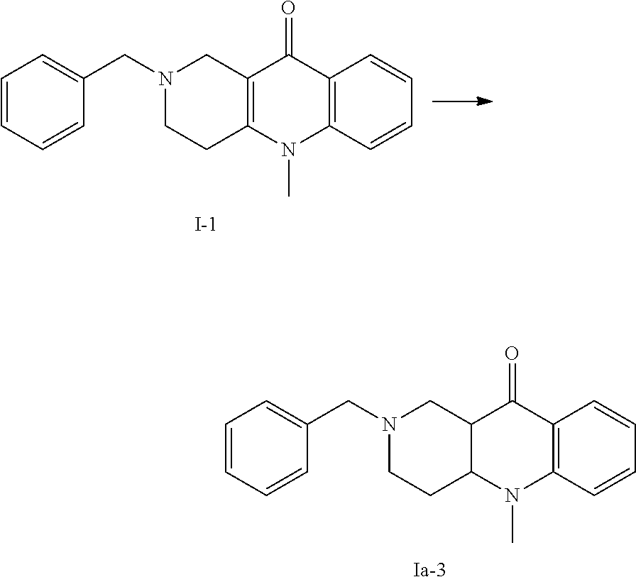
C1=CC=CC(CN2CCC3C(C2)C(=O)C2=C(N3C)C=CC=C2)=C1.[Ia-3].C1=CC=CC(CN2CCC3=C(C2)C(=O)C2=C(N3C)C=CC=C2)=C1.[I-]
